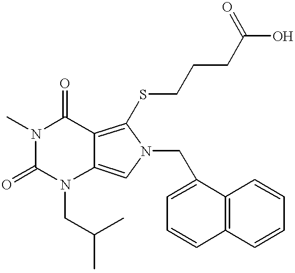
N1(C)C(=O)N(CC(C)C)C2=CN(CC3=CC=CC4=C3C=CC=C4)C(SCCCC(O)=O)=C2C1=O
